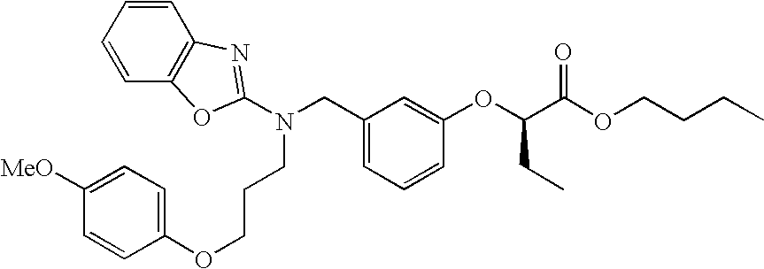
C1=CC=CC2=C1OC(N(CC1=CC=CC(OC(C(OCCCC)=O)CC)=C1)CCCOC1=CC=C([MeO])C=C1)=N2
